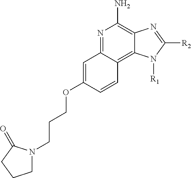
N1=C2C(=C3C(=C1N)N=C([R2])N3[R1])C=CC(OCCCN1CCCC1=O)=C2
